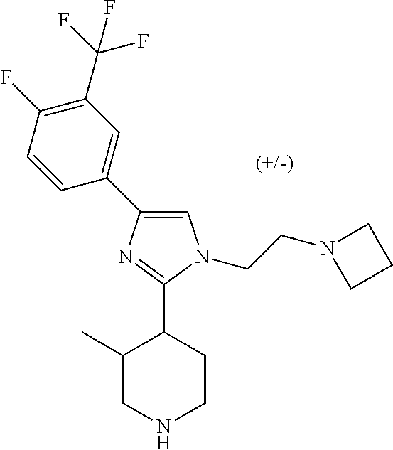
C1(C)CNCCC1C1=NC(C2=CC(C(F)(F)F)=C(F)C=C2)=CN1CCN1CCC1
